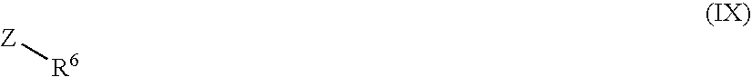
[R6][Z]
